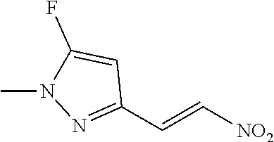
[NO2]C=CC1=NN(C)C(F)=C1
